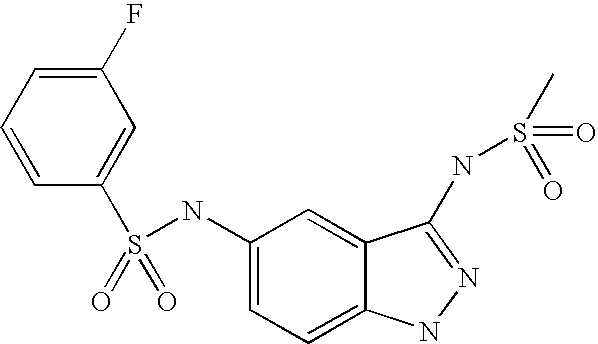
C1=C(F)C=C(S(=O)(=O)NC2=CC=C3C(=C2)C(NS(=O)(C)=O)=NN3)C=C1
